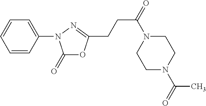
C1=CC(N2C(=O)OC(CCC(=O)N3CCN(C(=O)C)CC3)=N2)=CC=C1
